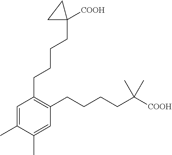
C1(C)=CC(CCCCC2([COOH])CC2)=C(CCCCC(C)(C)[COOH])C=C1C
